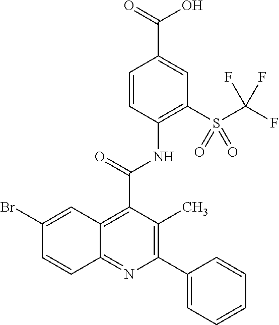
C1=CC(NC(=O)C2=C3C(=NC(C4=CC=CC=C4)=C2C)C=CC(Br)=C3)=C(S(C(F)(F)F)(=O)=O)C=C1C(=O)O
